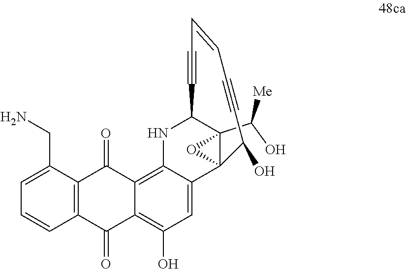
C12(C(O)[Me])C3(C4=CC(O)=C5C(=O)C6=C(C(=O)C5=C4NC1C#CC=CC#CC3O)C(CN)=CC=C6)O2
